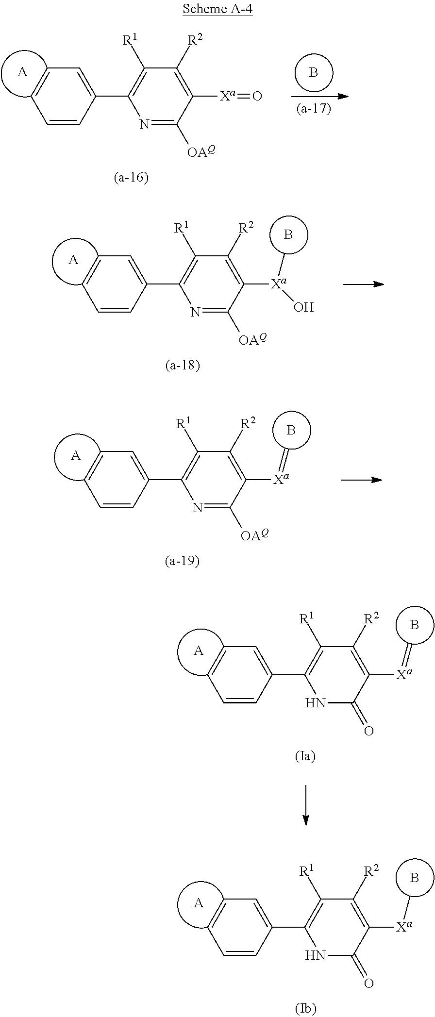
[A].C1=CC(C2=C([R1])C([R2])=C([Xa]=O)C([OAQ])=N2)=CC=C1.B.B.[A].C1=CC(C2=C([R1])C([R2])=C([Xa]=C)C([OAQ])=N2)=CC=C1.B.[A].C1=CC(C2=C([R1])C([R2])=C([Xa]C)C(=O)N2)=CC=C1.B.[A].C1=CC(C2=C([R1])C([R2])=C([Xa]=C)C(=O)N2)=CC=C1.[A].C1=CC(C2=C([R1])C([R2])=C([Xa](C)O)C([OAQ])=N2)=CC=C1.B
